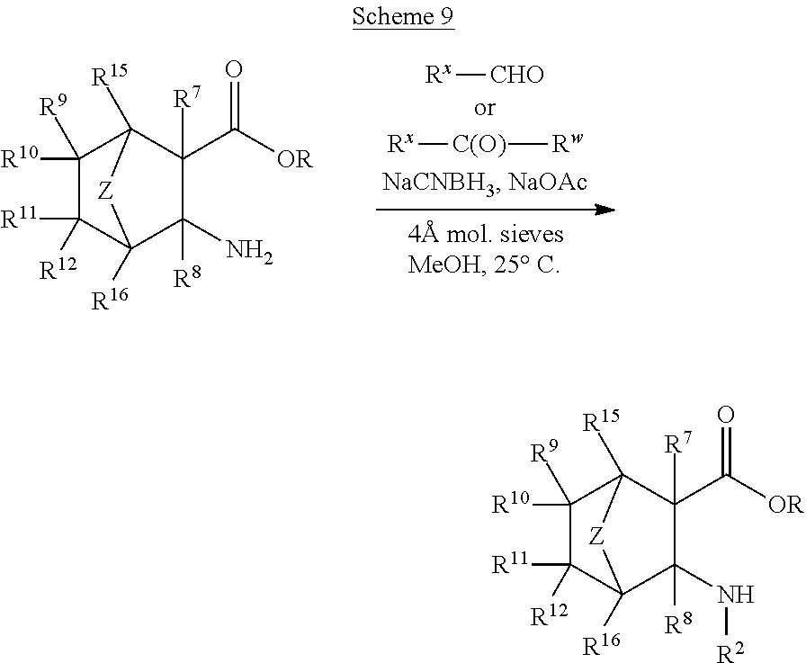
C1([R10])([R9])C([R11])([R12])C2([R16])C([R8])(N[R2])C([R7])(C([OR])=O)C1([R15])[Z]2.C1([R10])([R9])C([R11])([R12])C2([R16])C([R8])(N)C([R7])(C([OR])=O)C1([R15])[Z]2.[Rx][CHO].[Rx][C(O)][Rw]
